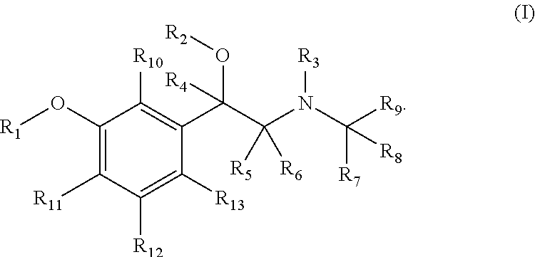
C1(O[R1])=C([R11])C([R12])=C([R13])C(C(C(N(C([R9])([R7])[R8])[R3])([R5])[R6])(O[R2])[R4])=C1[R10]
